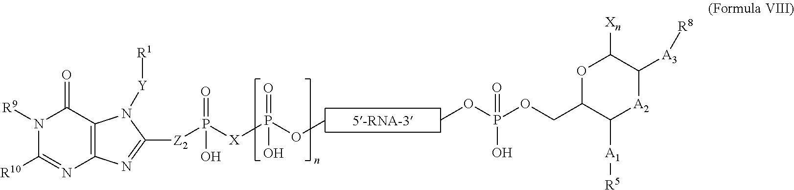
N1([R9])C([R10])=NC2=C(C1=O)N([Y][R1])C([Z2]P([X]P(OC)(=O)O)(=O)O)=N2.COP(OCC1OC([Xn])C([A3][R8])[A2]C1[A1][R5])(O)=O
